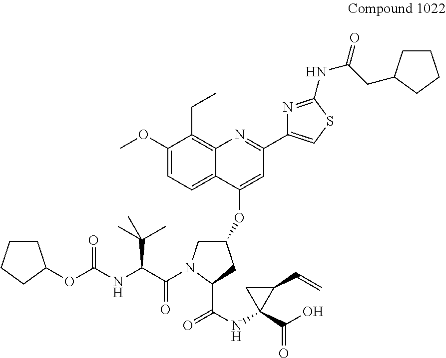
C1CCCC1OC(NC(C(=O)N1CC(OC2=CC(C3=CSC(NC(=O)CC4CCCC4)=N3)=NC3=C(CC)C(OC)=CC=C23)CC1C(NC1(C(O)=O)C(C=C)C1)=O)C(C)(C)C)=O
